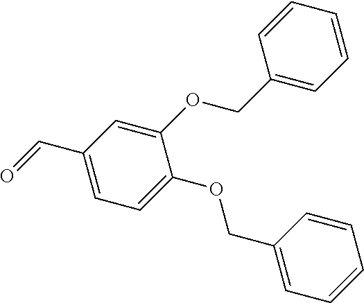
O=CC1=CC=C(OCC2=CC=CC=C2)C(OCC2=CC=CC=C2)=C1
